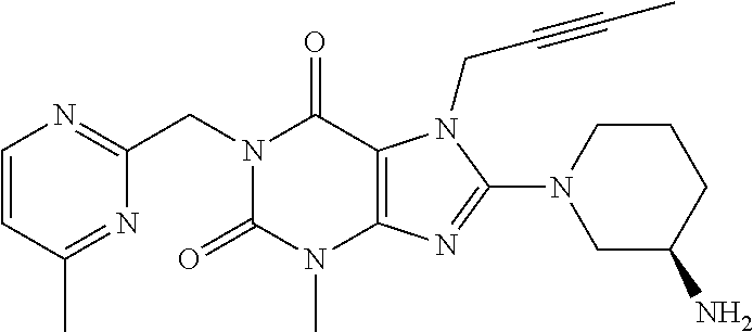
C1=CC(C)=NC(CN2C(=O)N(C)C3=C(C2=O)N(CC#CC)C(N2CC(N)CCC2)=N3)=N1
